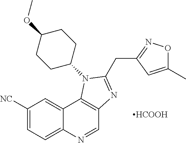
[HCOOH].C1([NC])=CC=C2C(=C1)C1=C(C=N2)N=C(CC2=NOC(C)=C2)N1C1CCC(OC)CC1
